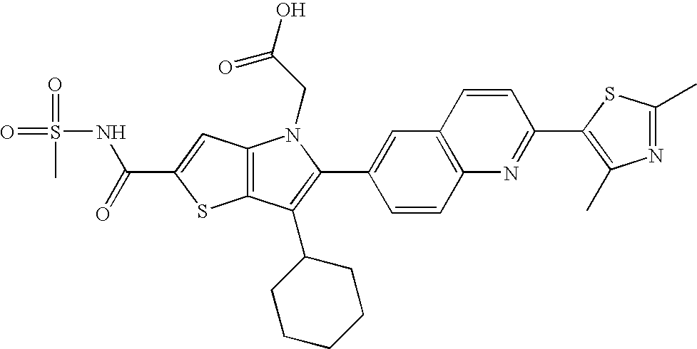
C(C1=CC2=C(S1)C(C1CCCCC1)=C(C1=CC3=C(C=C1)N=C(C1=C(C)N=C(C)S1)C=C3)N2CC(=O)O)(=O)NS(=O)(=O)C
